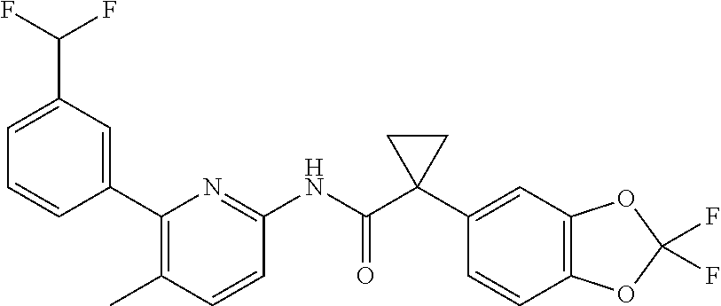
C1(C2=CC(C(F)F)=CC=C2)=C(C)C=CC(NC(C2(C3=CC4=C(C=C3)OC(F)(F)O4)CC2)=O)=N1
